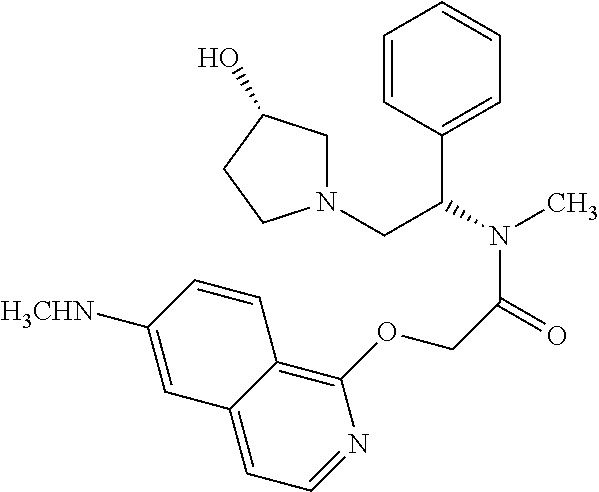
C1=CC(C(N(C)C(=O)COC2=C3C(=CC=N2)C=C([H3CHN])C=C3)CN2CC(O)CC2)=CC=C1
